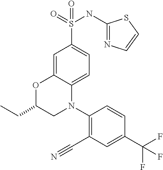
C1=C2C(=CC=C1S(=O)(NC1=NC=CS1)=O)N(C1=C(C#N)C=C(C(F)(F)F)C=C1)CC(CC)O2
